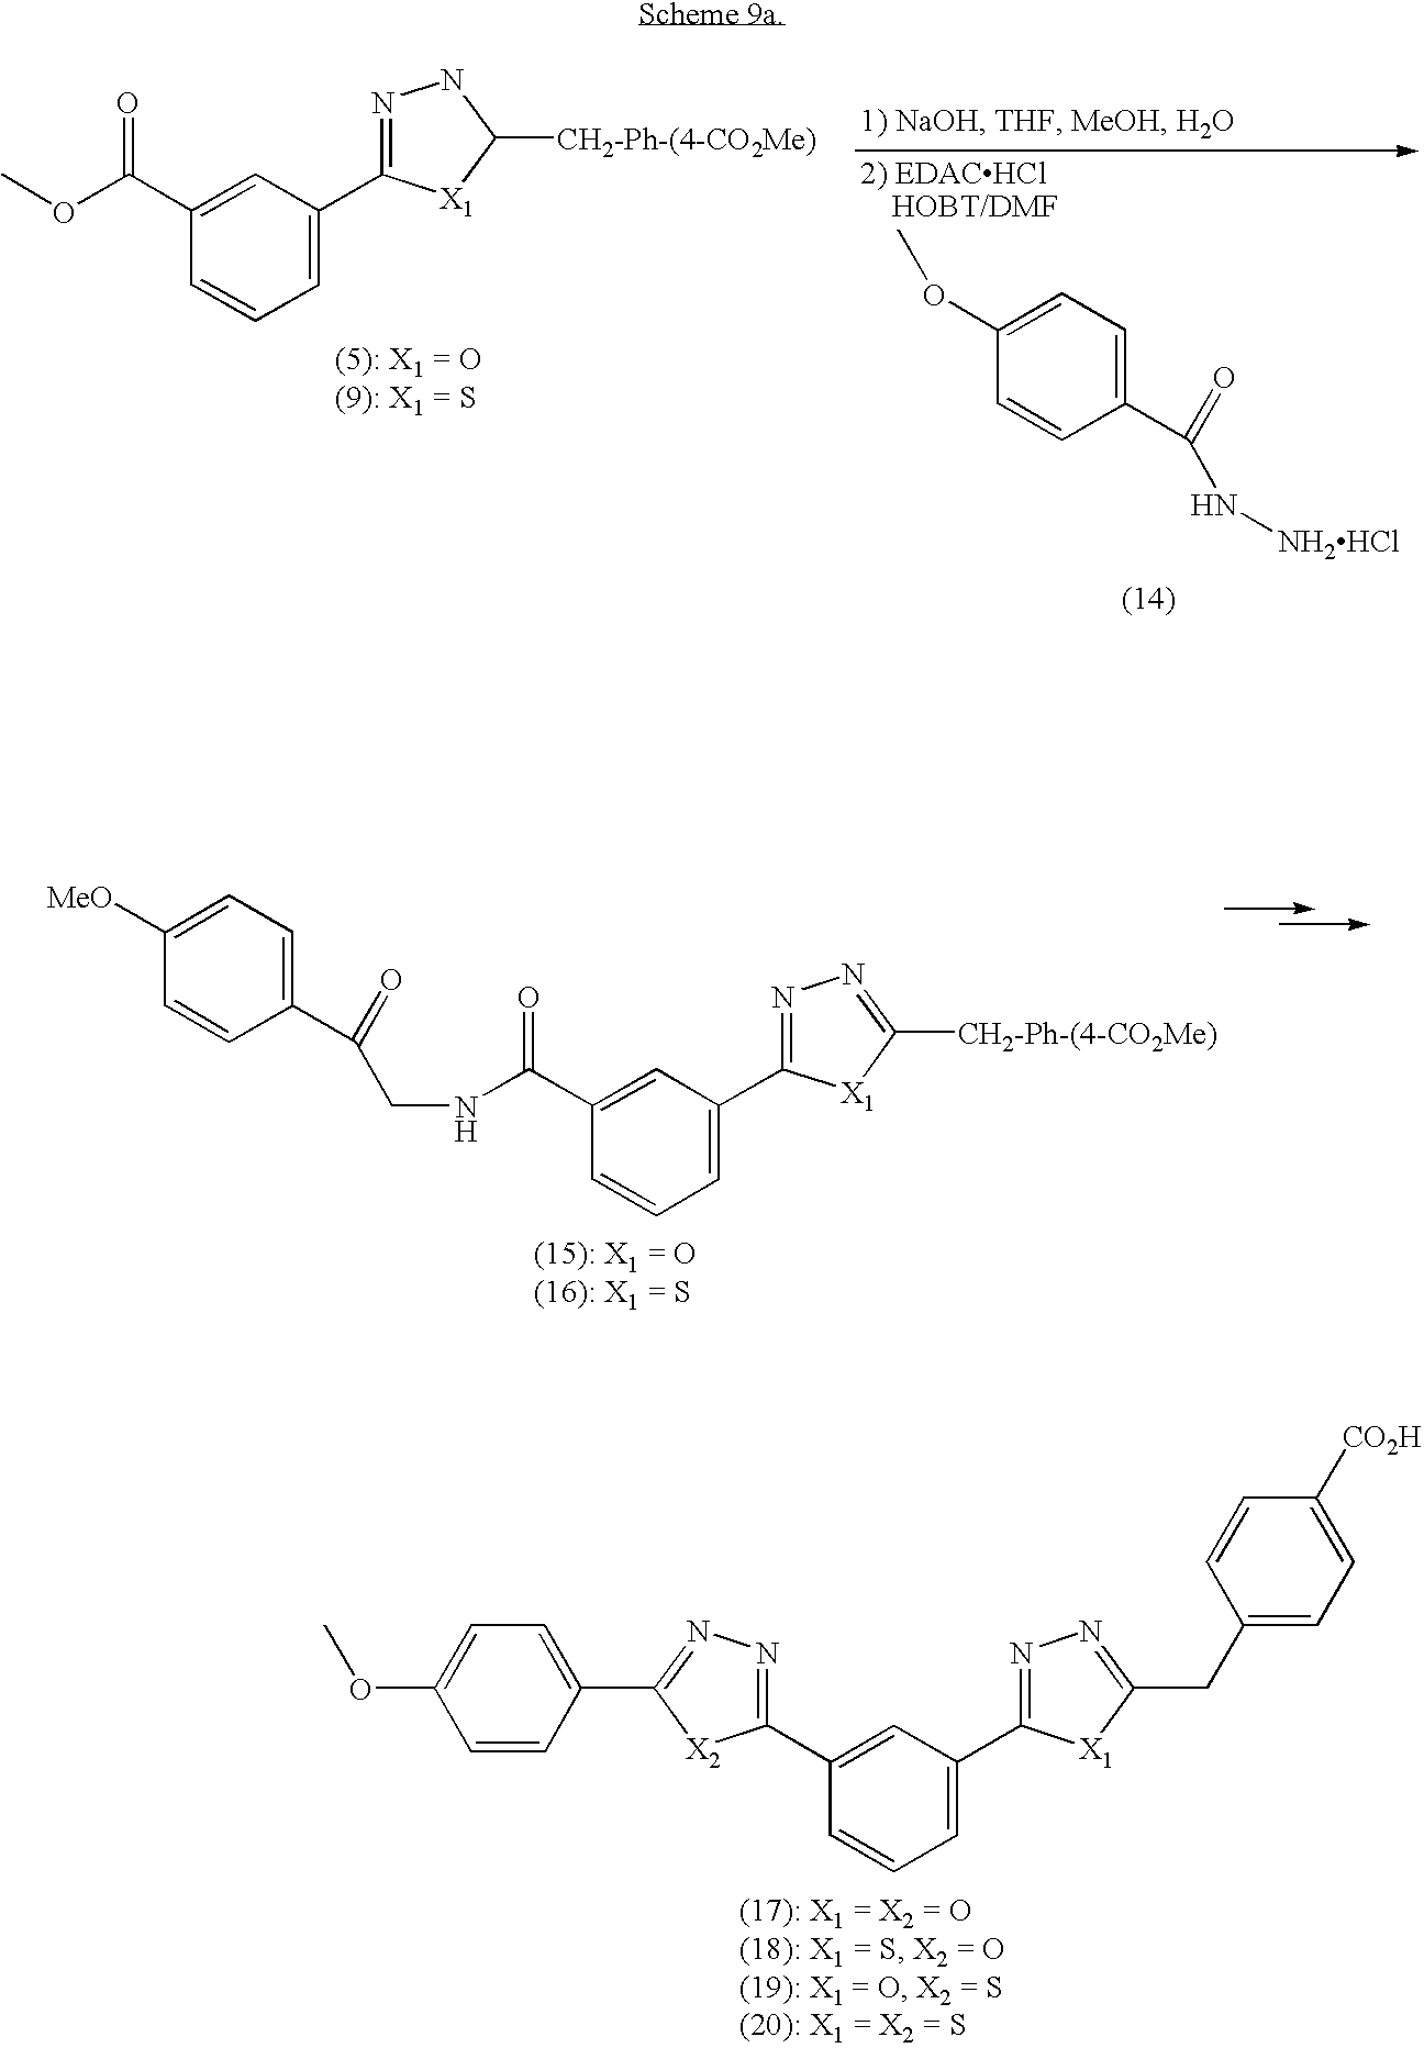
C1(OC)=CC=C(C(=O)N[NH2HCl])C=C1.C1(C(OC)=O)=CC(C2=NNC([CH2-Ph-(4-CO2Me)])[X1]2)=CC=C1.C(C1=CC(C2=NN=C([CH2-Ph-(4-CO2Me)])[X1]2)=CC=C1)(NCC(=O)C1=CC=C([MeO])C=C1)=O.C1=CC(C2=NN=C(C3=CC(C4=NN=C(CC5=CC=C([CO2H])C=C5)[X1]4)=CC=C3)[X2]2)=CC=C1OC
